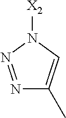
N1=NN([X2])C=C1C
